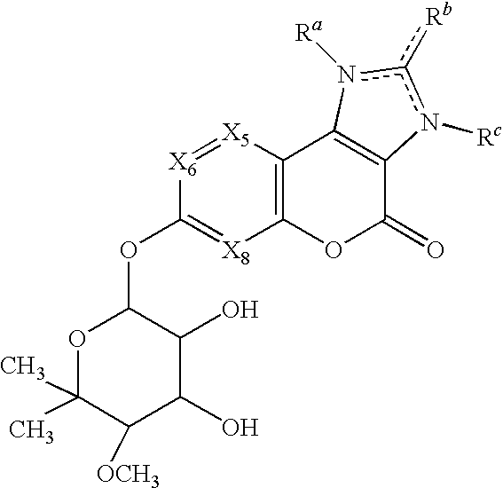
[X6]1=[X5]C2=C([X8]=C1OC1OC(C)(C)C([OCH3])C(O)C1O)OC(=O)C1=C2n([Ra])c([Rb])n1[Rc]
